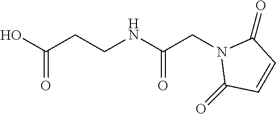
OC(CCNC(CN1C(=O)C=CC1=O)=O)=O
